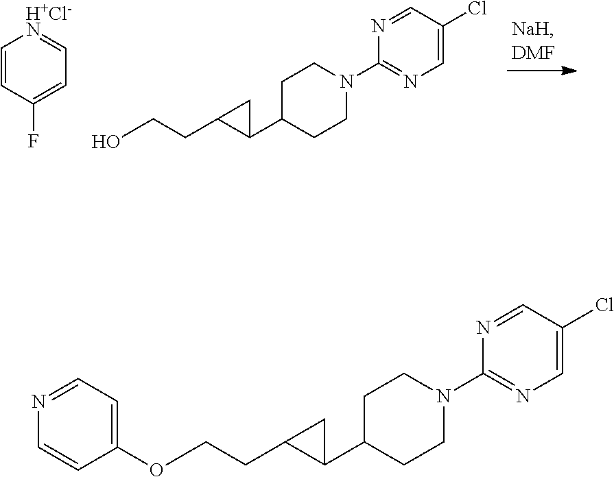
C1=CC(F)=CC=[H+Cl-N]1.C1=C(Cl)C=NC(N2CCC(C3C(CCO)C3)CC2)=N1.C1=C(Cl)C=NC(N2CCC(C3C(CCOC4=CC=NC=C4)C3)CC2)=N1
